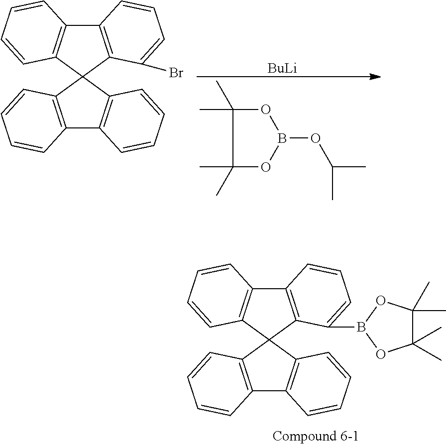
C12(C3=C(C4=C1C=CC=C4)C=CC=C3)C1=C(C3=C2C=CC=C3)C=CC=C1B1OC(C)(C)C(C)(C)O1.C12(C3=C(C4=C1C=CC=C4)C=CC=C3)C1=C(C3=C2C=CC=C3)C=CC=C1Br.[BuLi].C1(C)(C)OB(OC(C)C)OC1(C)C
